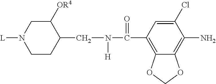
C12=C(C(N(CC3C([OR4])CN([L])CC3)[H])=O)C=C(Cl)C(N)=C1OCO2
